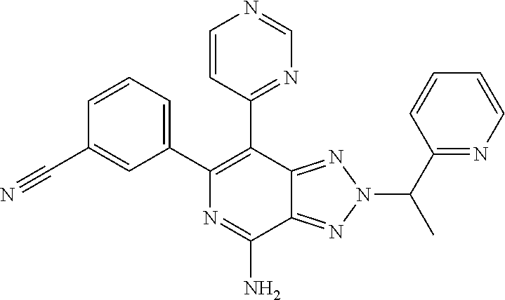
NC1=NC(C2=CC=CC(C#N)=C2)=C(C2=NC=NC=C2)C2=NN(C(C3=NC=CC=C3)C)N=C12
